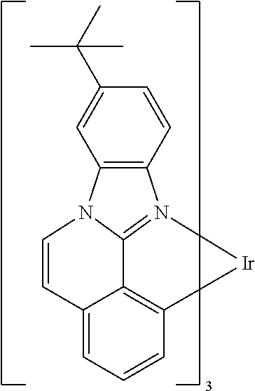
C12=C(N3C4=N1[Ir]C1=C4C(=CC=C1)C=C3)C=C(C(C)(C)C)C=C2
